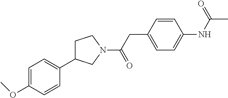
C1=C(OC)C=CC(C2CCN(C(CC3=CC=C(NC(C)=O)C=C3)=O)C2)=C1
